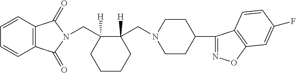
C(C1([H])C(CN2CCC(C3=NOC4=C3C=CC(F)=C4)CC2)([H])CCCC1)N1C(=O)C2=C(C=CC=C2)C1=O
